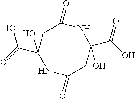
C1(=O)CC(C(=O)O)(O)NC(=O)CC(C(O)=O)(O)N1
